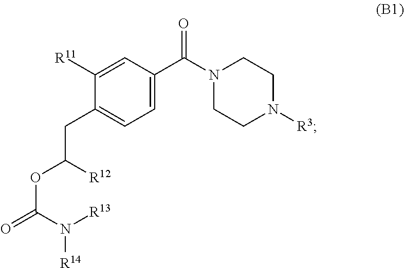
C1([R11])=CC(C(N2CCN([R3])CC2)=O)=CC=C1CC(OC(=O)N([R13])[R14])[R12]
